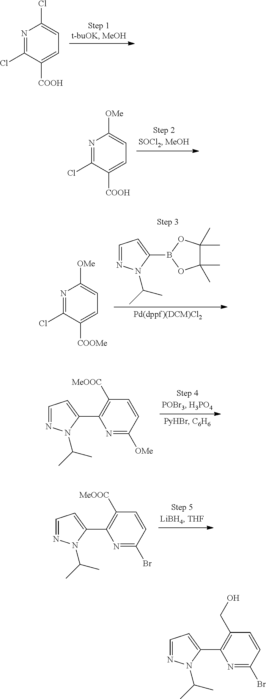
N1=C(Cl)C([COOH])=CC=C1Cl.N1=C(Cl)C([COOH])=CC=C1[OMe].C1=NN(C(C)C)C(B2OC(C)(C)C(C)(C)O2)=C1.N1=C(Cl)C([COOMe])=CC=C1[OMe].C1=NN(C(C)C)C(C2=C([MeOOC])C=CC([OMe])=N2)=C1.C1=NN(C(C)C)C(C2=C([MeOOC])C=CC(Br)=N2)=C1.C1=NN(C(C)C)C(C2=C(CO)C=CC(Br)=N2)=C1
